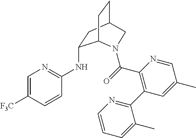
[F3C]C1=CN=C(NC2CC3CCC2N(C(=O)C2=C(C4=NC=CC=C4C)C=C(C)C=N2)C3)C=C1
